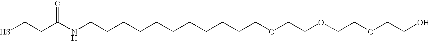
C(C(NCCCCCCCCCCCOCCOCCOCCO)=O)CS
